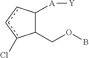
c1c(Cl)C(COB)C([A][Y])c1
